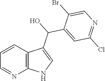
C1=CC2=C(N=C1)NC=C2C(C1=CC(Cl)=NC=C1Br)O
